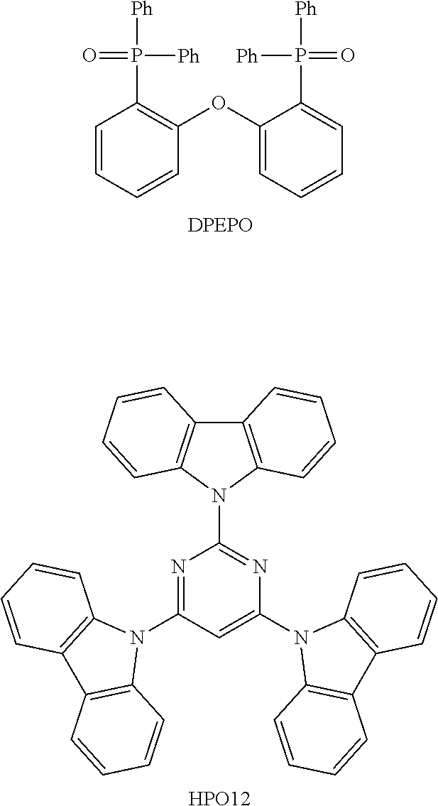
C1=CC=CC(OC2=CC=CC=C2P([Ph])(=O)[Ph])=C1P([Ph])(=O)[Ph].N1=C(N2C3=C(C4=C2C=CC=C4)C=CC=C3)C=C(N2C3=C(C4=C2C=CC=C4)C=CC=C3)N=C1N1C2=C(C3=C1C=CC=C3)C=CC=C2.[HPO12]
